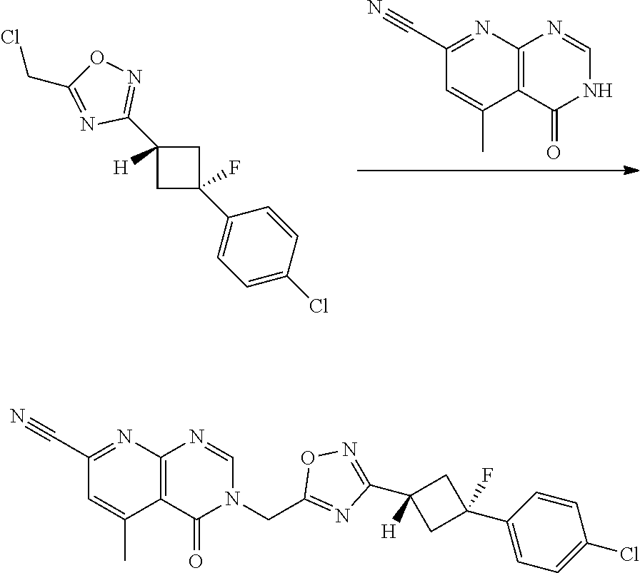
C12=C(C(=O)NC=N1)C(C)=CC(C#N)=N2.C1(C2(F)CC(C3=NOC(CCl)=N3)([H])C2)=CC=C(Cl)C=C1.C1(CN2C(=O)C3=C(N=C2)N=C(C#N)C=C3C)=NC(C2([H])CC(C3=CC=C(Cl)C=C3)(F)C2)=NO1
